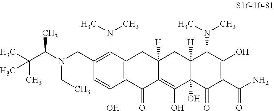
C(C(N(CC1=C(N(C)C)C2=C(C(O)=C1)C(=O)C1=C(O)C3(O)C([H])(CC1([H])C2)C(N(C)C)C(O)=C(C(N)=O)C3=O)CC)C)(C)(C)C
